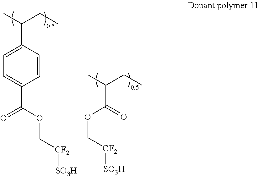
CC(CC)C1=CC=C(C(=O)OC[CF2][SO3H])C=C1.CC(CC)C(OC[CF2][SO3H])=O
